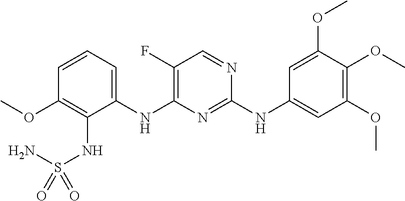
C1=CC=C(NC2=C(F)C=NC(NC3=CC(OC)=C(OC)C(OC)=C3)=N2)C(NS(=O)(N)=O)=C1OC
